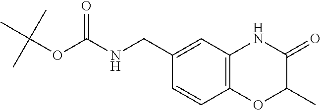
C12=C(C=C(CNC(OC(C)(C)C)=O)C=C1)NC(=O)C(C)O2
